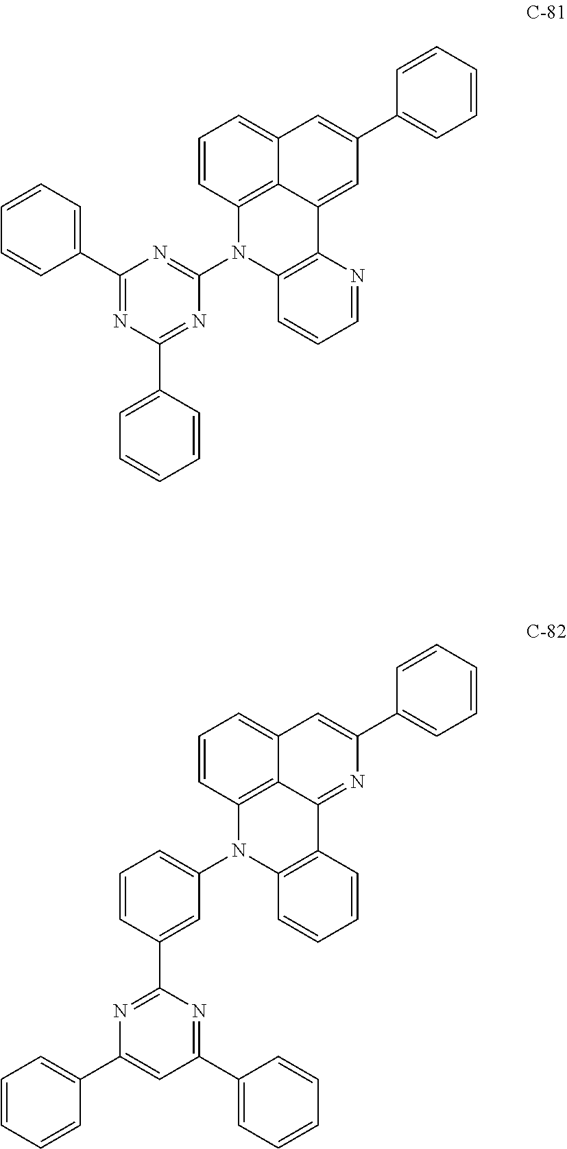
C1=CC2=C3C(=C1)C=C(C1=CC=CC=C1)C=C3C1=C(N2C2=NC(C3=CC=CC=C3)=NC(C3=CC=CC=C3)=N2)C=CC=N1.C1=CC2=C3C(=C1)C=C(C1=CC=CC=C1)N=C3C1=C(N2C2=CC=CC(C3=NC(C4=CC=CC=C4)=CC(C4=CC=CC=C4)=N3)=C2)C=CC=C1
